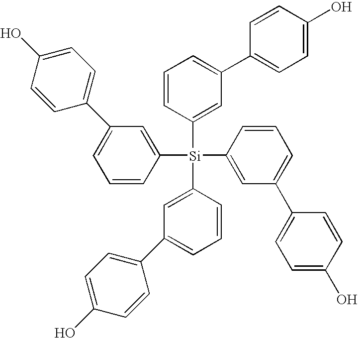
C1=CC([Si](C2=CC(C3=CC=C(O)C=C3)=CC=C2)(C2=CC(C3=CC=C(O)C=C3)=CC=C2)C2=CC(C3=CC=C(O)C=C3)=CC=C2)=CC(C2=CC=C(O)C=C2)=C1
